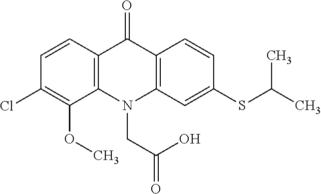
C12=C(N(CC(O)=O)C3=C(C1=O)C=CC(SC(C)C)=C3)C(OC)=C(Cl)C=C2
